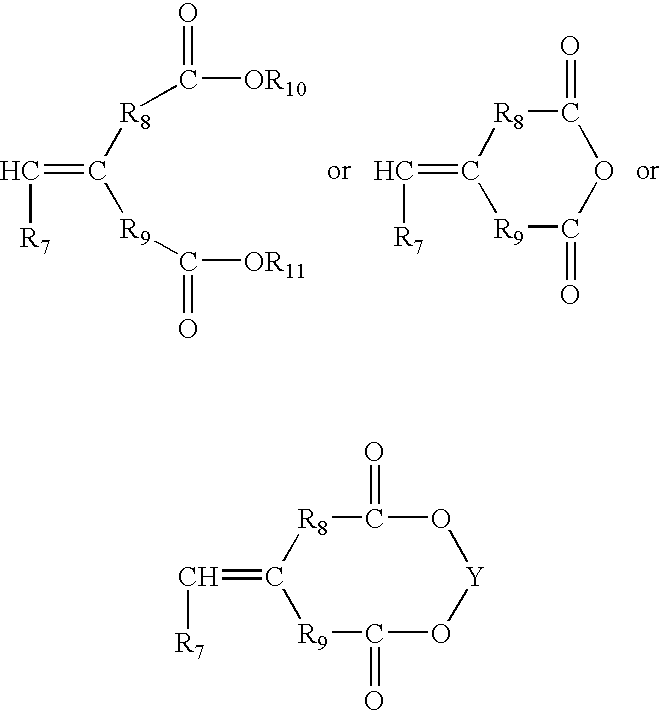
C(=C([R9]C([OR11])=O)[R8]C([OR10])=O)[R7].C([R7])=C1[R8]C(=O)OC(=O)[R9]1.C(=C1[R8]C(=O)O[Y]OC(=O)[R9]1)[R7]
